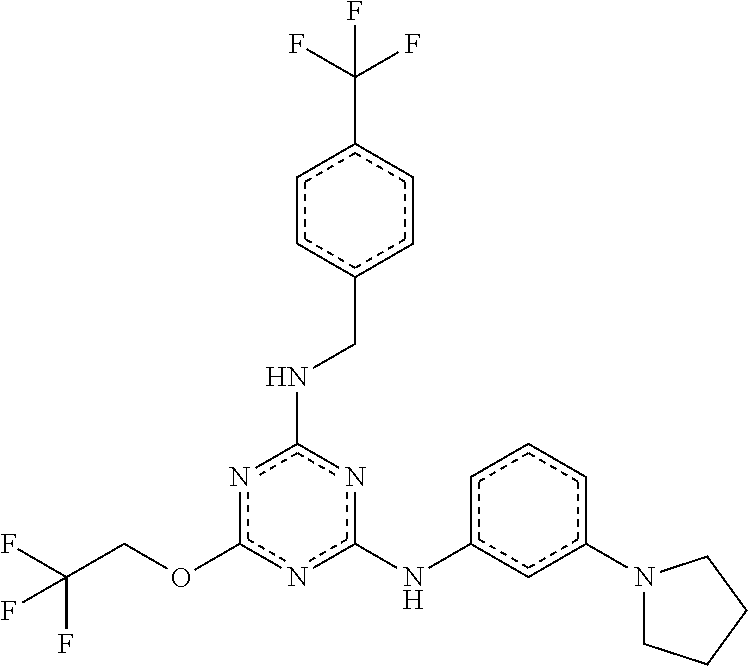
C(COc1nc(Nc2cccc(N3CCCC3)c2)nc(NCc2ccc(C(F)(F)F)cc2)n1)(F)(F)F
